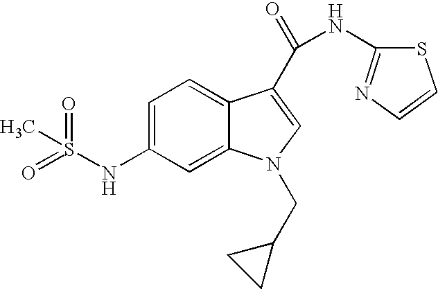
C1=C(NS(=O)(=O)C)C=C2C(=C1)C(C(=O)NC1=NC=CS1)=CN2CC1CC1
